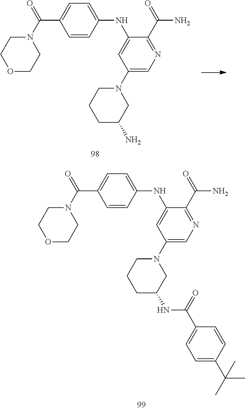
C1(N2CCCC(N)C2)=CN=C(C(=O)N)C(NC2=CC=C(C(N3CCOCC3)=O)C=C2)=C1.C1(N2CCCC(NC(C3=CC=C(C(C)(C)C)C=C3)=O)C2)=CN=C(C(=O)N)C(NC2=CC=C(C(N3CCOCC3)=O)C=C2)=C1
